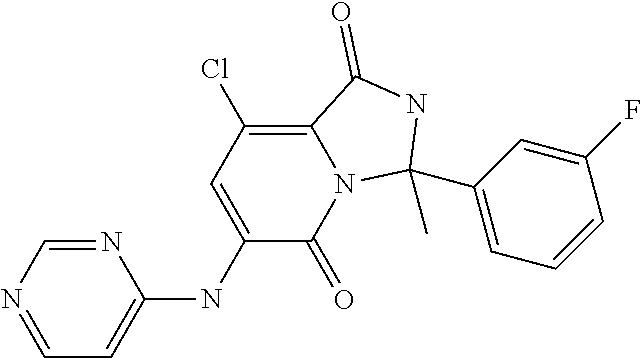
C1=NC=NC(NC2=CC(Cl)=C3N(C2=O)C(C)(C2=CC=CC(F)=C2)NC3=O)=C1
